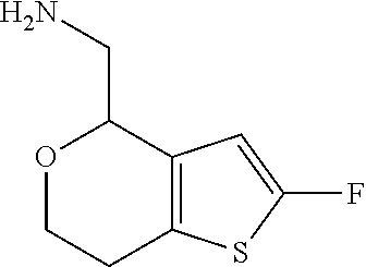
O1CCC2=C(C1CN)C=C(F)S2
